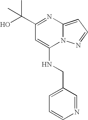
C1(C(O)(C)C)=NC2=CC=NN2C(NCC2=CC=CN=C2)=C1
